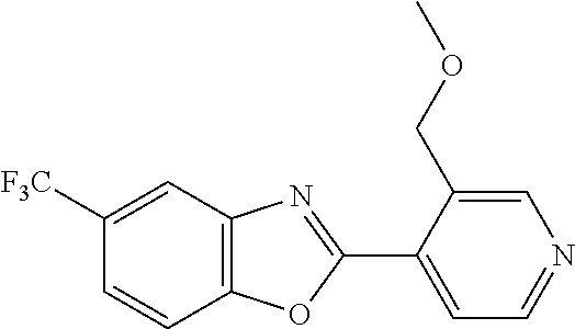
C1=C([F3C])C=CC2=C1N=C(C1=CC=NC=C1COC)O2
